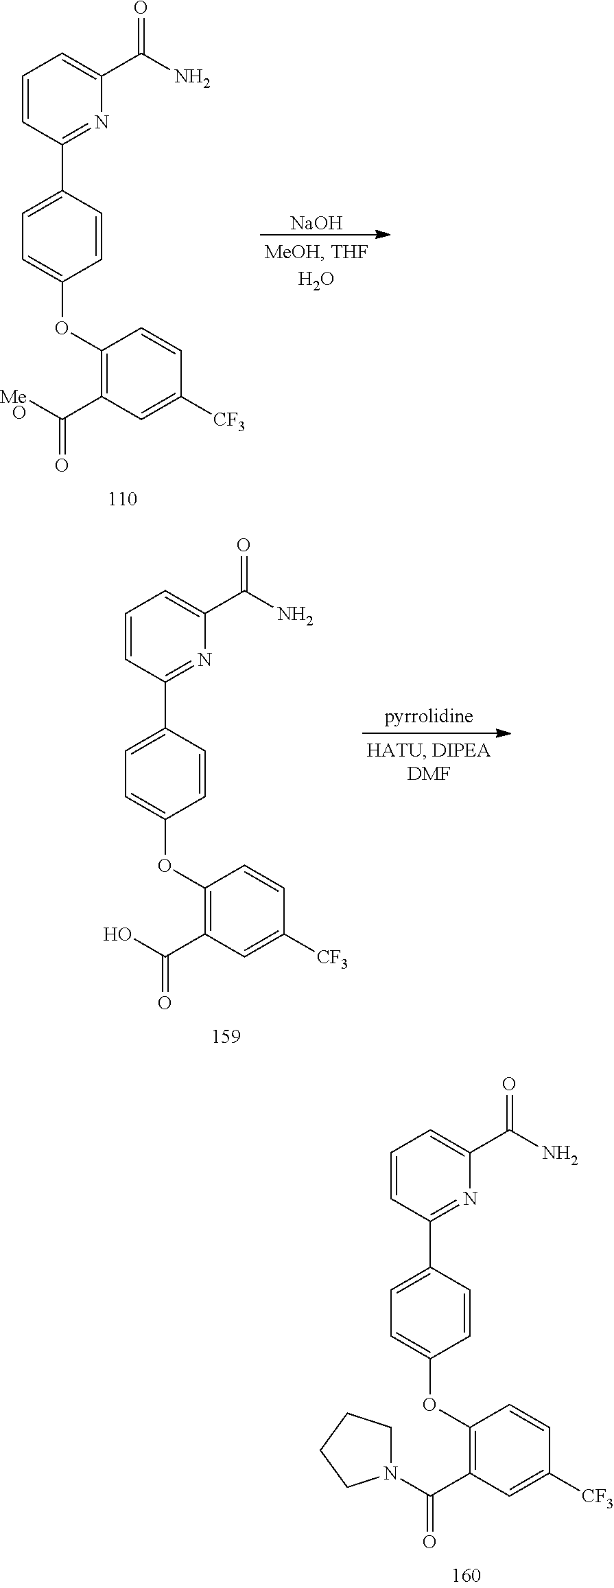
C1=CC(C2=CC=C(OC3=C(C(=O)N4CCCC4)C=C([CF3])C=C3)C=C2)=NC(C(=O)N)=C1.C1=CC(C2=CC=C(OC3=C(C(=O)[MeO])C=C([CF3])C=C3)C=C2)=NC(C(=O)N)=C1.[NaOH].C1=CC(C2=CC=C(OC3=C(C(=O)O)C=C([CF3])C=C3)C=C2)=NC(C(=O)N)=C1
